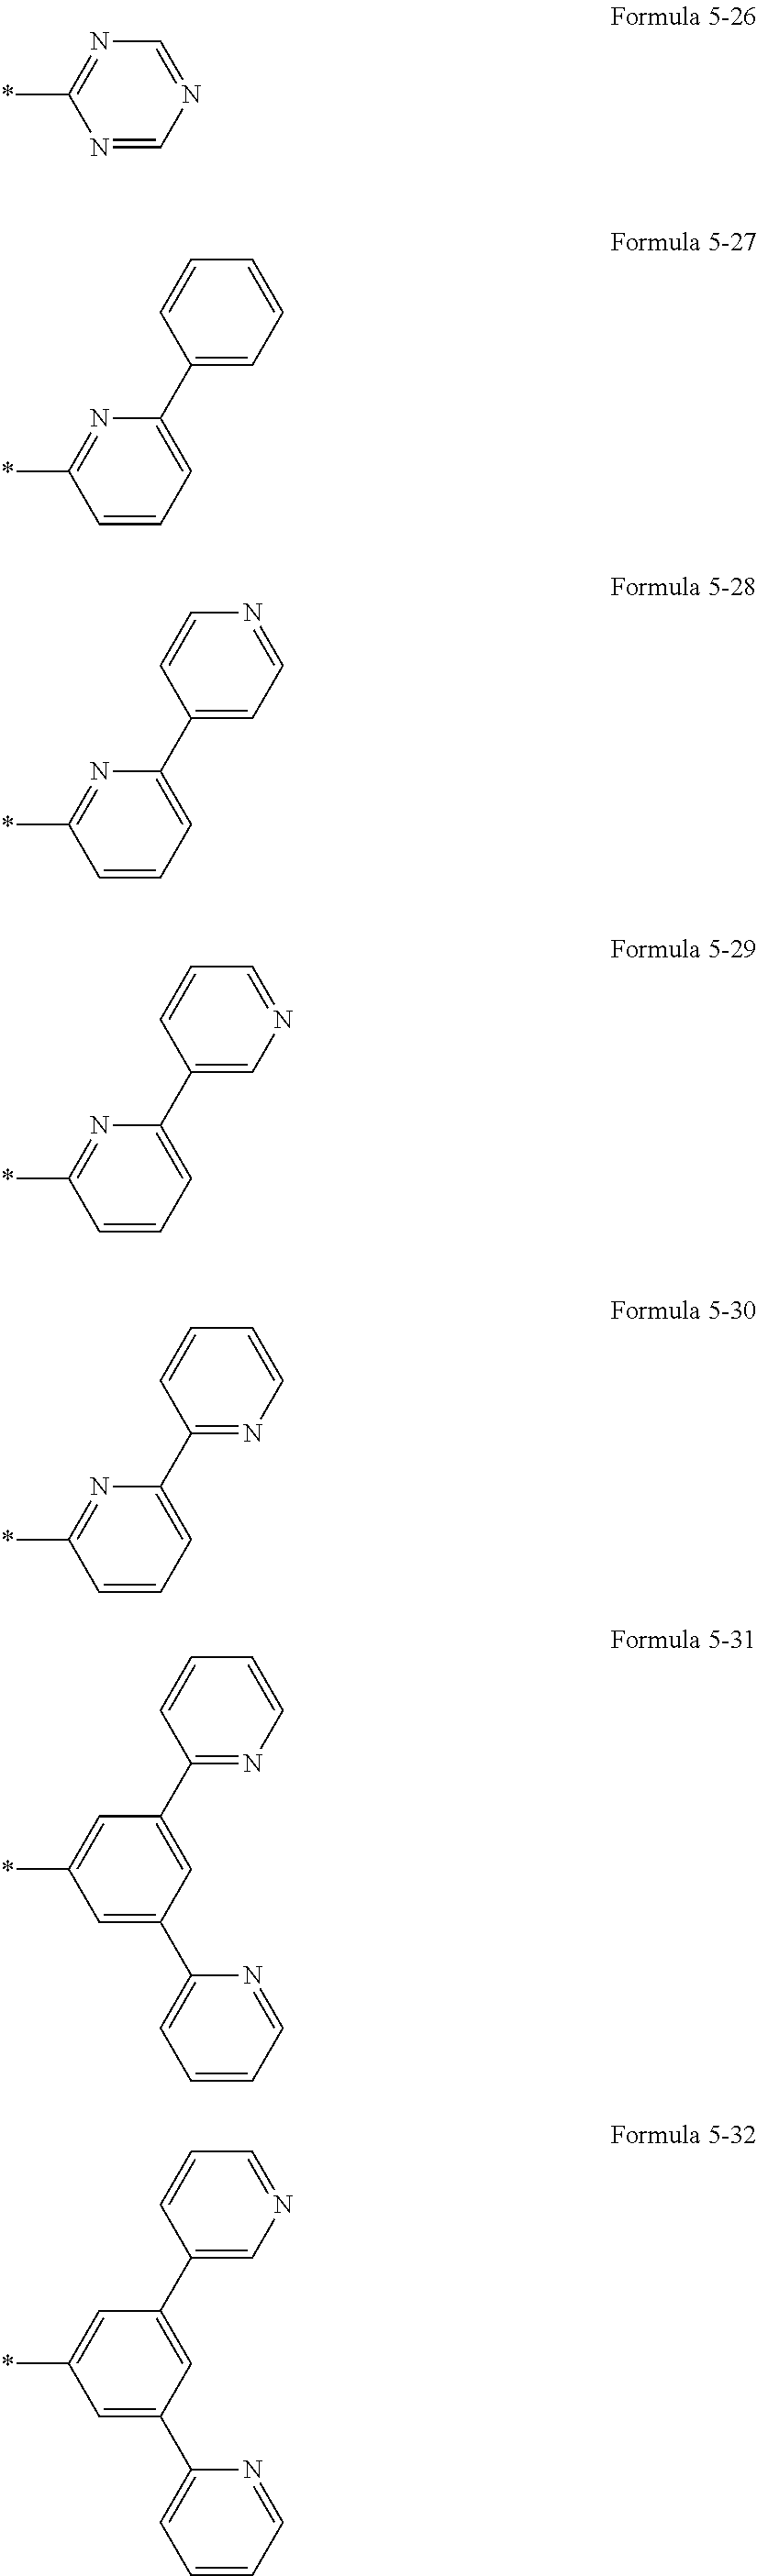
N1=CN=CN=C1*.C1=CC=C(C2=CC=CC=C2)N=C1*.C1=CC=C(C2=CC=NC=C2)N=C1*.C1=CC=C(C2=CN=CC=C2)N=C1*.C1=CC=C(C2=NC=CC=C2)N=C1*.C1=C(C2=CC=CC=N2)C=C(C2=NC=CC=C2)C=C1*.C1=C(C2=CC=CC=N2)C=C(C2=CN=CC=C2)C=C1*
